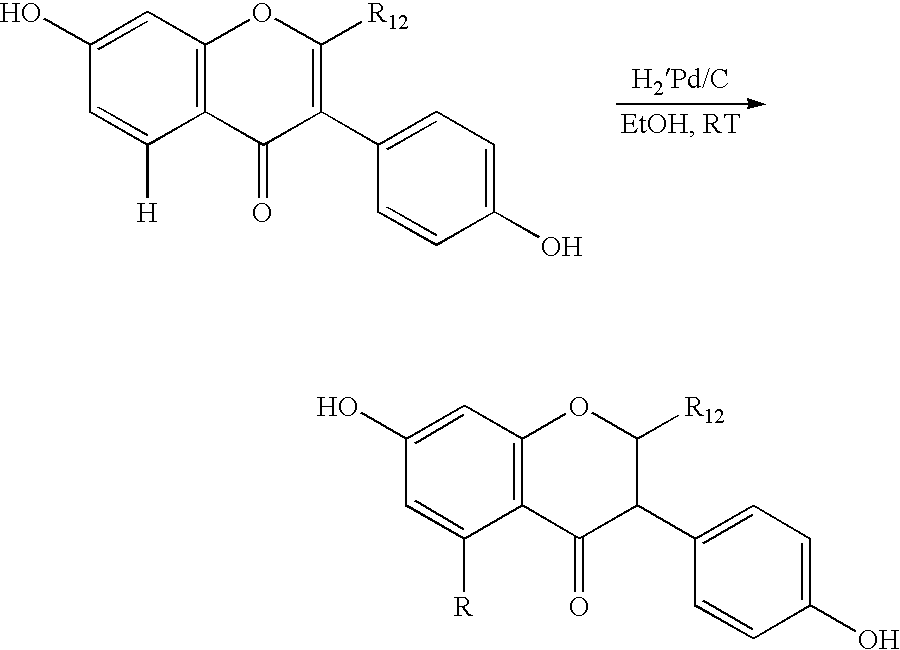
C12=C(C([R])=CC(O)=C1)C(=O)C(C1=CC=C(O)C=C1)C([R12])O2.C12=C(C([H])=CC(O)=C1)C(=O)C(C1=CC=C(O)C=C1)=C([R12])O2
